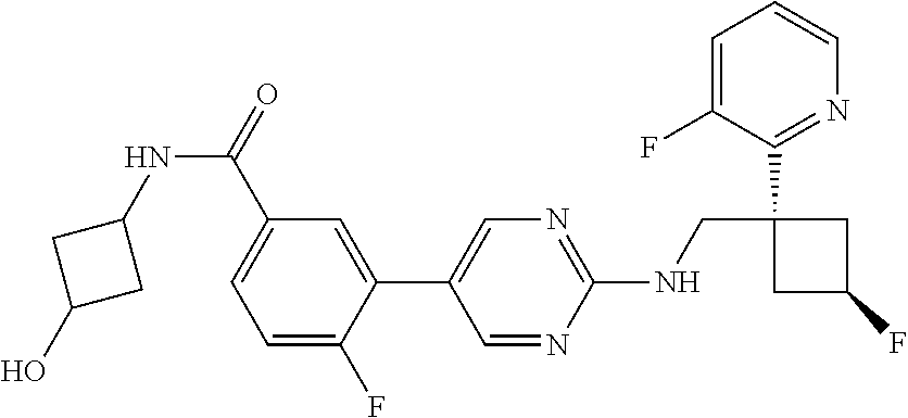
C1(NCC2(C3=NC=CC=C3F)CC(F)C2)=NC=C(C2=CC(C(=O)NC3CC(O)C3)=CC=C2F)C=N1
